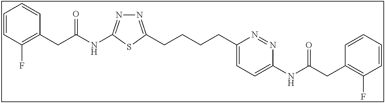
N1=C(CCCCC2=CC=C(NC(CC3=C(F)C=CC=C3)=O)N=N2)SC(NC(CC2=C(F)C=CC=C2)=O)=N1
